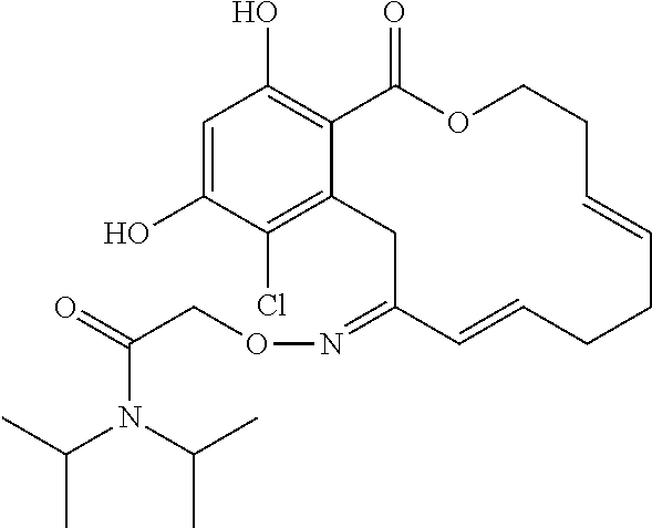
C1=C(O)C(Cl)=C2C(=C1O)C(=O)OCCC=CCCC=CC(=NOCC(=O)N(C(C)C)C(C)C)C2
